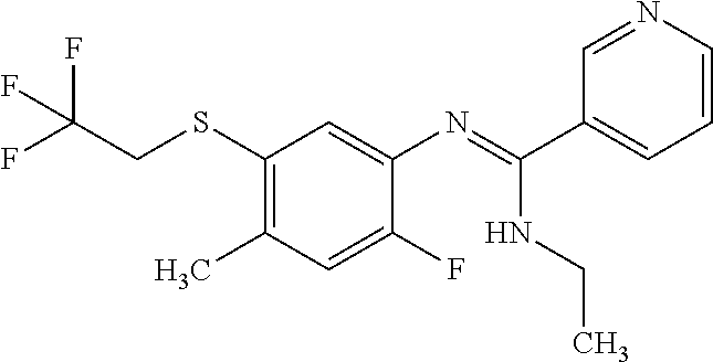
N(C1=CC(SCC(F)(F)F)=C(C)C=C1F)=C(C1=CC=CN=C1)NCC
